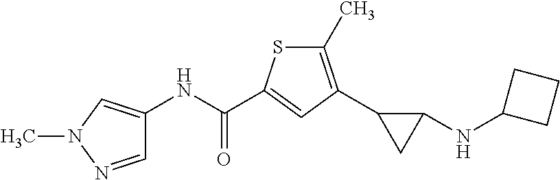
C1(C)=C(C2CC2NC2CCC2)C=C(C(NC2=CN(C)N=C2)=O)S1
